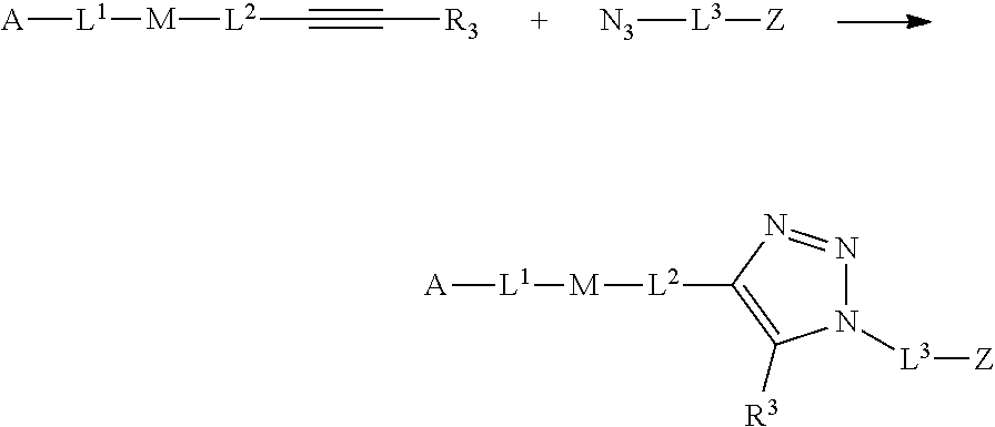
[L2]([M][L1][A])C#C[R3].[N3][L3][Z].N1([L3][Z])N=NC([L2][M][L1][A])=C1[R3]
